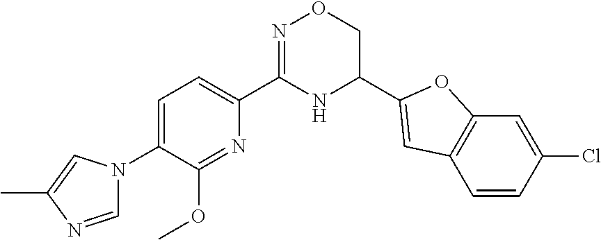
C1=C(N2C=NC(C)=C2)C(OC)=NC(C2=NOCC(C3=CC4=C(O3)C=C(Cl)C=C4)N2)=C1
